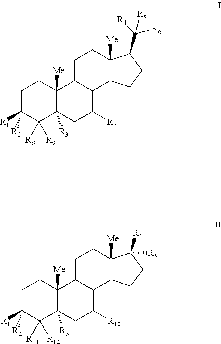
C1C([R2])([R1])C([R8])([R9])C2([R3])C([Me])(C1)C1C(C([R7])C2)C2C([Me])(CC1)C(C([R4])([R6])[R5])CC2.C1C([R2])([R1])C([R11])([R12])C2([R3])C([Me])(C1)C1C(C([R10])C2)C2C([Me])(CC1)C([R4])([R5])CC2
